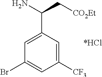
C1([CF3])=CC(C(N)C[CO2Et])=CC(Br)=C1
